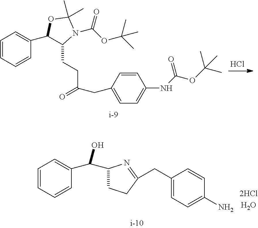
Cl.C1=CC=CC(C2C(CCC(=O)CC3=CC=C(NC(OC(C)(C)C)=O)C=C3)N(C(OC(C)(C)C)=O)C(C)(C)O2)=C1.C1=CC=CC(C(O)C2CCC(CC3=CC=C(N)C=C3)=N2)=C1
